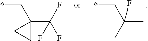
*CC1(C(F)(F)F)CC1.*CC(C)(C)F
